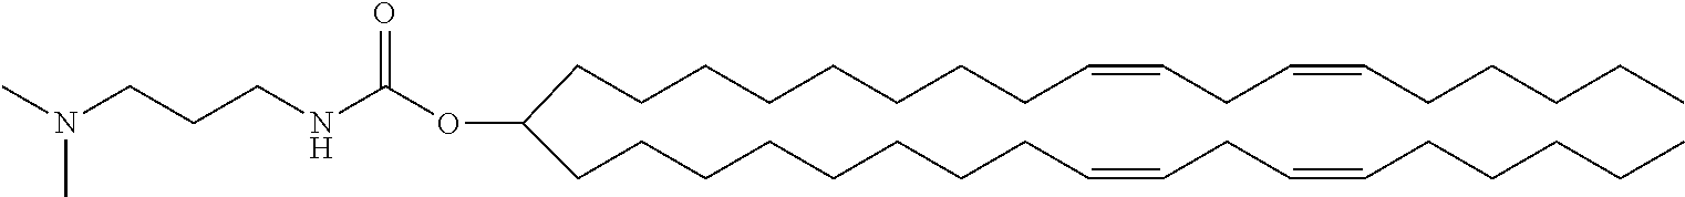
CCCCCC=CCC=CCCCCCCCCC(CCCCCCCCC=CCC=CCCCCC)OC(NCCCN(C)C)=O
